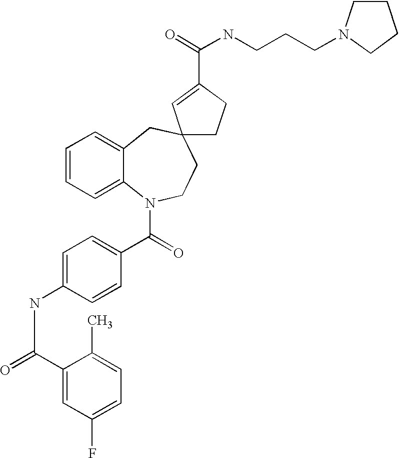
C1=CC=C2C(=C1)CC1(CCN2C(=O)C2=CC=C(NC(=O)C3=CC(F)=CC=C3C)C=C2)CCC(C(=O)NCCCN2CCCC2)=C1
